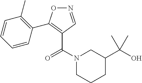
N1(C(=O)C2=C(C3=C(C)C=CC=C3)ON=C2)CCCC(C(O)(C)C)C1
